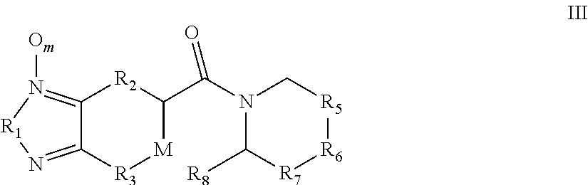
C1([R8])[R7][R6][R5]CN1C(C1[R2]C2=N([Om])[R1]N=C2[R3][M]1)=O
